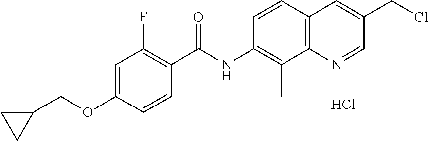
C1=C(OCC2CC2)C=CC(C(NC2=C(C)C3=C(C=C2)C=C(CCl)C=N3)=O)=C1F.Cl
